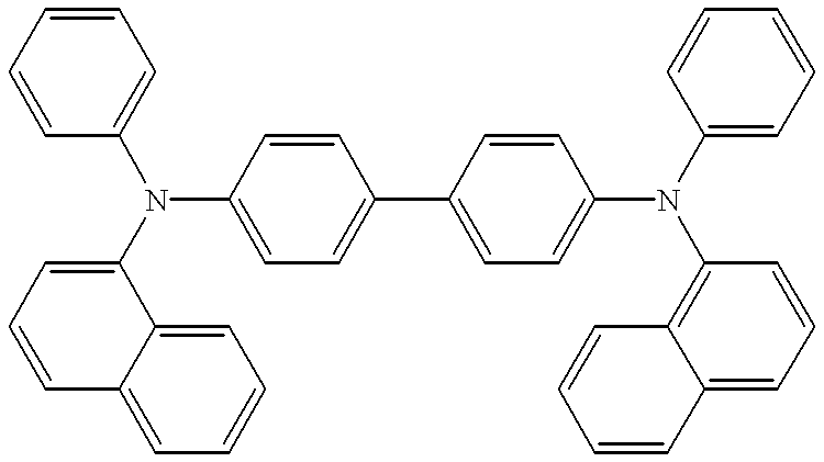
C1=CC(N(C2=CC=CC=C2)C2=CC=CC3=CC=CC=C23)=CC=C1C1=CC=C(N(C2=CC=CC=C2)C2=C3C(=CC=C2)C=CC=C3)C=C1
